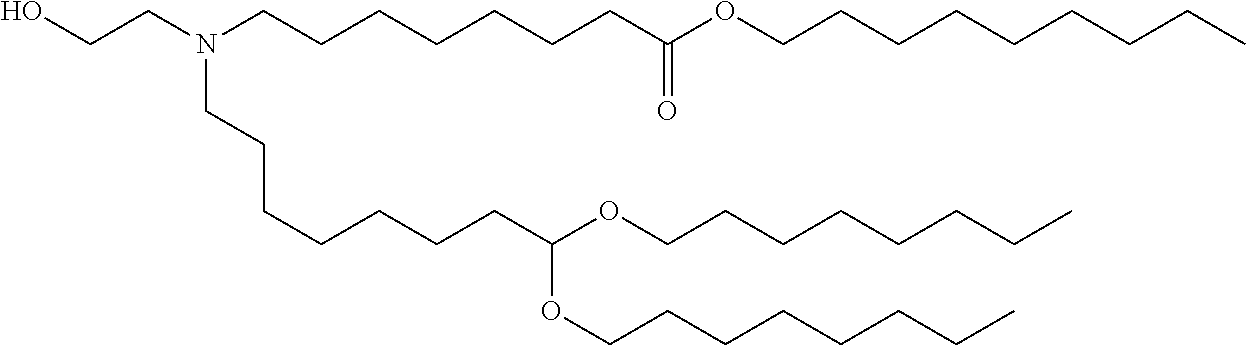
C(CCC)CCCCOC(CCCCCCCN(CCO)CCCCCCCC(=O)OCCCCCCCCC)OCCCCCCCC
